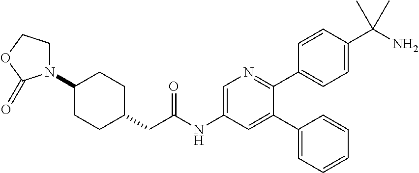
C1N(C2CCC(CC(NC3=CN=C(C4=CC=C(C(N)(C)C)C=C4)C(C4=CC=CC=C4)=C3)=O)CC2)C(=O)OC1
